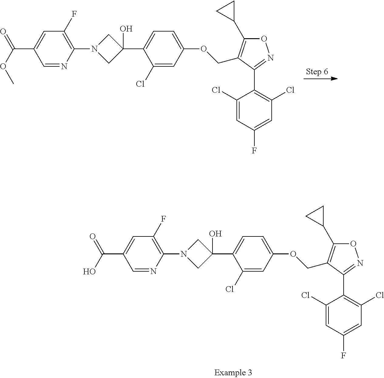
C1(Cl)=CC(OCC2=C(C3CC3)ON=C2C2=C(Cl)C=C(F)C=C2Cl)=CC=C1C1(O)CN(C2=C(F)C=C(C(=O)OC)C=N2)C1.C1(Cl)=CC(OCC2=C(C3CC3)ON=C2C2=C(Cl)C=C(F)C=C2Cl)=CC=C1C1(O)CN(C2=C(F)C=C(C(=O)O)C=N2)C1
